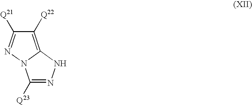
C1([Q22])=C2N(N=C1[Q21])C([Q23])=NN2
